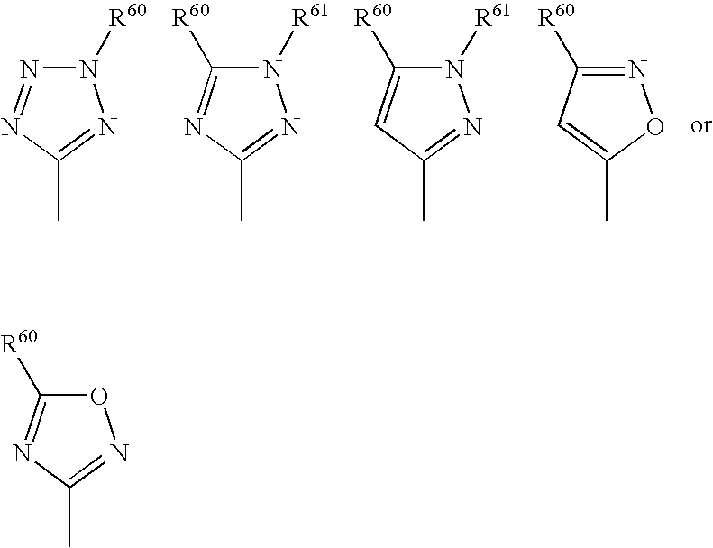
O1C([R60])=NC(C)=N1.N1([R60])N=NC(C)=N1.N1([R61])C([R60])=NC(C)=N1.N1([R61])C([R60])=CC(C)=N1.N1=C([R60])C=C(C)O1
